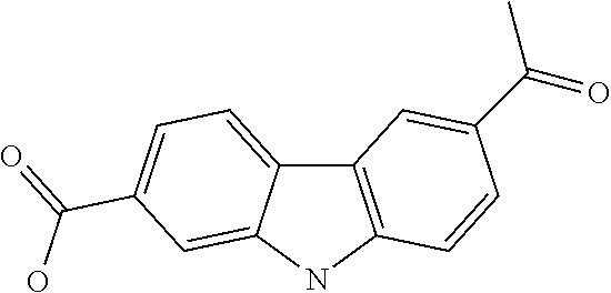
C12=CC=C(C(=O)O)C=C1NC1=C2C=C(C(=O)C)C=C1
